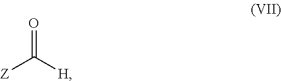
[Z]C([H])=O
